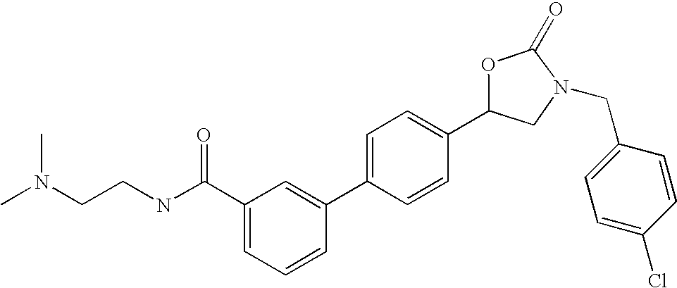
CN(CCNC(C1=CC=CC(C2=CC=C(C3CN(CC4=CC=C(Cl)C=C4)C(=O)O3)C=C2)=C1)=O)C
